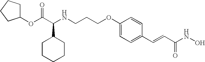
C1(OC(C(NCCCOC2=CC=C(C=CC(NO)=O)C=C2)C2CCCCC2)=O)CCCC1
